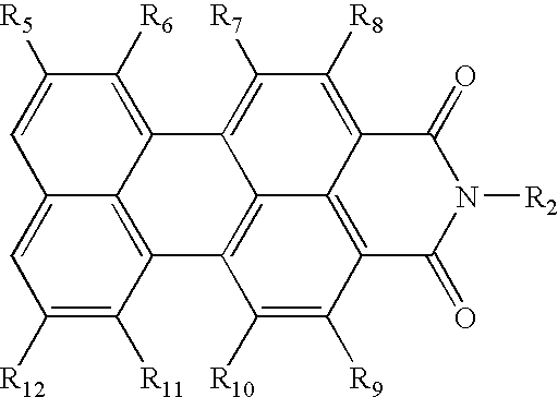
C1=C2C=C([R5])C([R6])=C3C2=C(C([R11])=C1[R12])C1=C2C3=C([R7])C([R8])=C3C2=C(C([R9])=C1[R10])C(=O)N([R2])C3=O
